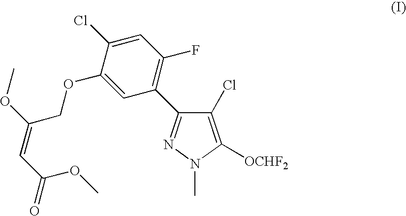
C1(Cl)=C([OCHF2])N(C)N=C1C1=C(F)C=C(Cl)C(OCC(=CC(OC)=O)OC)=C1
